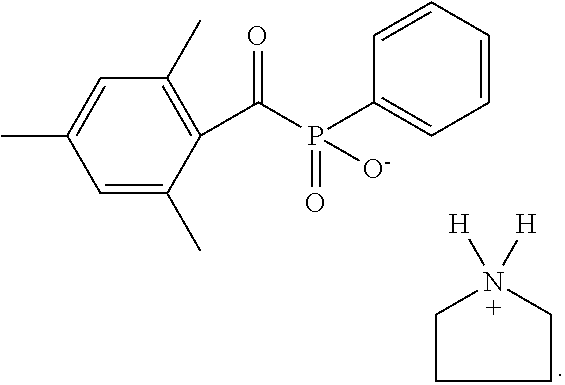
C1=C(C)C(C(P(=O)(C2=CC=CC=C2)[O-])=O)=C(C)C=C1C.C1CCCN1([H])[H]
